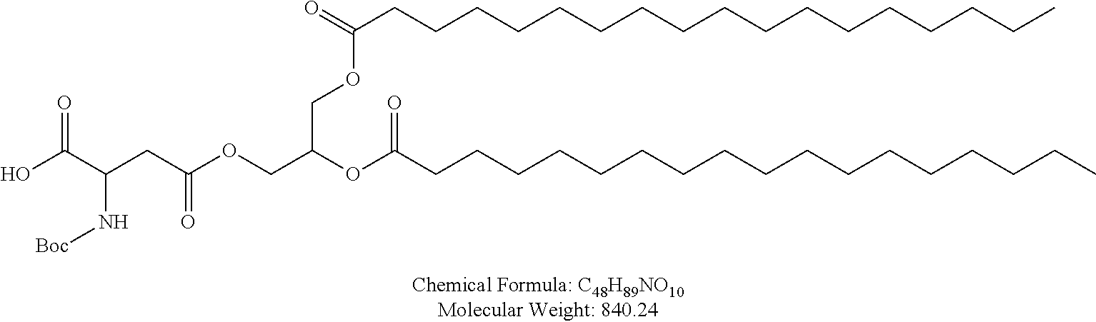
OC(C(CC(OCC(OC(CCCCCCCCCCCCCCCCC)=O)COC(CCCCCCCCCCCCCCCCC)=O)=O)N[Boc])=O
